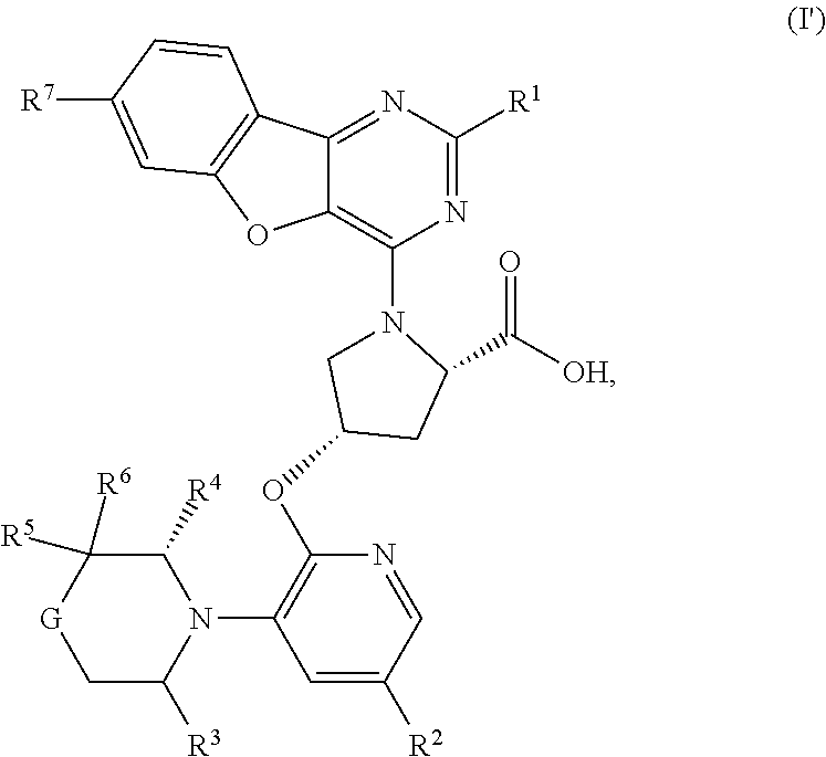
N1(C2=C3C(=NC([R1])=N2)C2=C(O3)C=C([R7])C=C2)CC(OC2=C(N3C([R4])C([R5])([R6])[G]CC3[R3])C=C([R2])C=N2)CC1C([OH])=O
